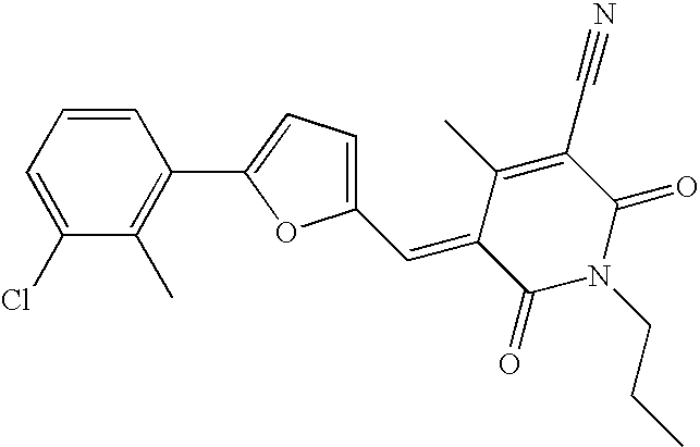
C1=CC=C(Cl)C(C)=C1C1=CC=C(C=C2C(C)=C(C#N)C(=O)N(CCC)C2=O)O1
